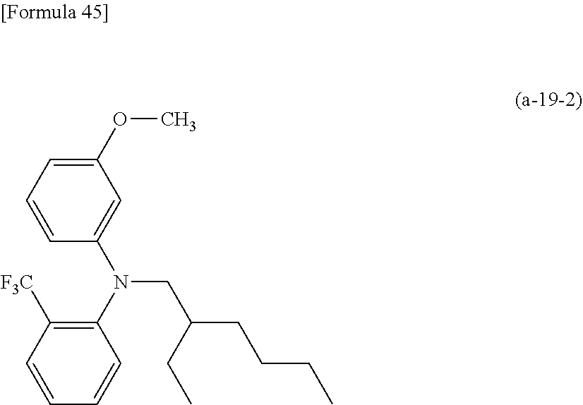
C1(OC)=CC=CC(N(C2=C([F3C])C=CC=C2)CC(CCCC)CC)=C1
